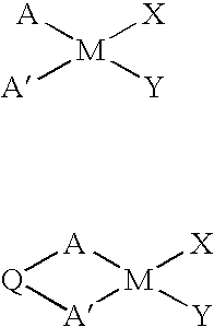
[A][M]([Y])([A])[X].[A]1[M]([Y])([X])[A][Q]1
